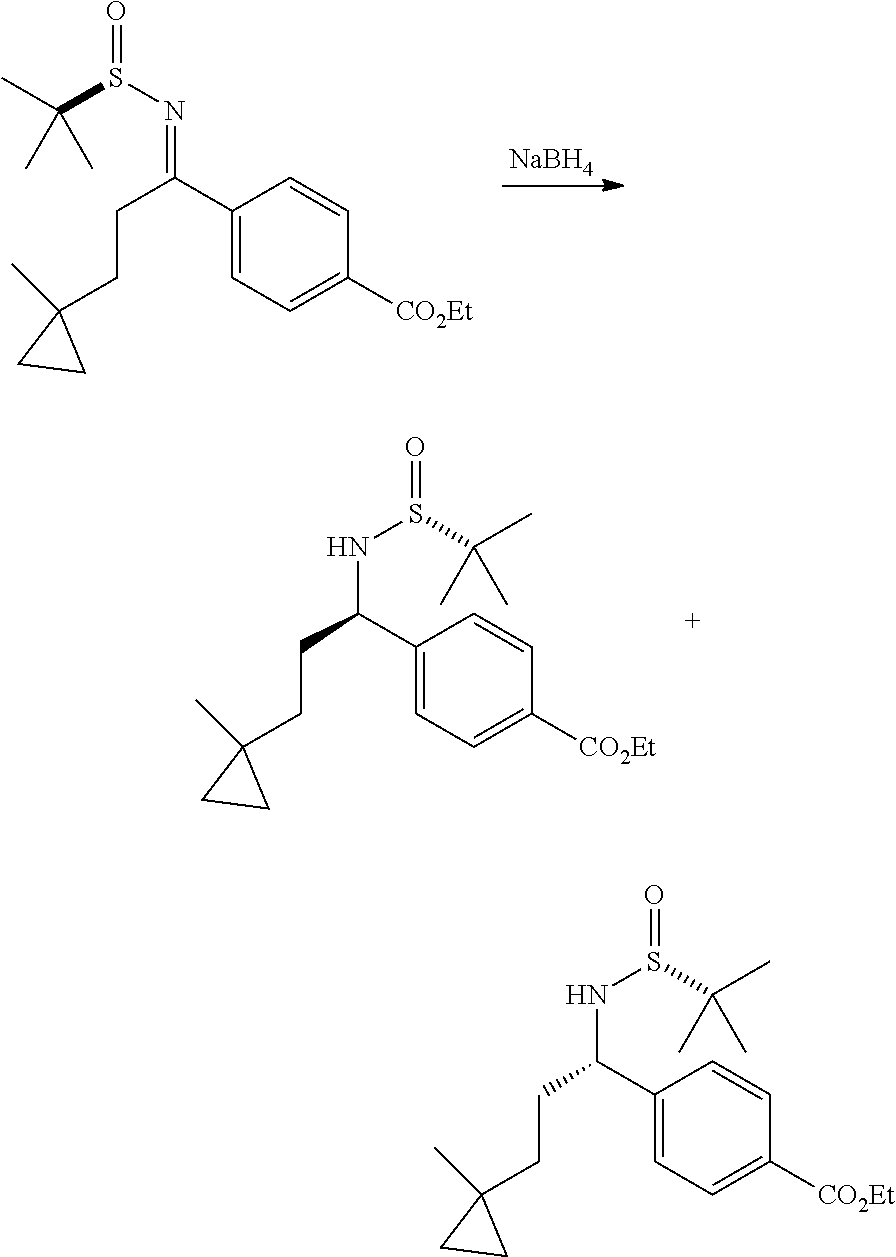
S(=O)(N=C(C1=CC=C([CO2Et])C=C1)CCC1(C)CC1)C(C)(C)C.[NaBH4].C(C1=CC=C([CO2Et])C=C1)(CCC1(C)CC1)NS(=O)C(C)(C)C.C(C1=CC=C([CO2Et])C=C1)(CCC1(C)CC1)NS(=O)C(C)(C)C
